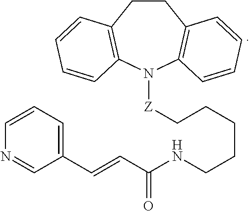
C1CC2=C(N([Z]CCCCCNC(C=CC3=CC=CN=C3)=O)C3=C1C=CC=C3)C=CC=C2
